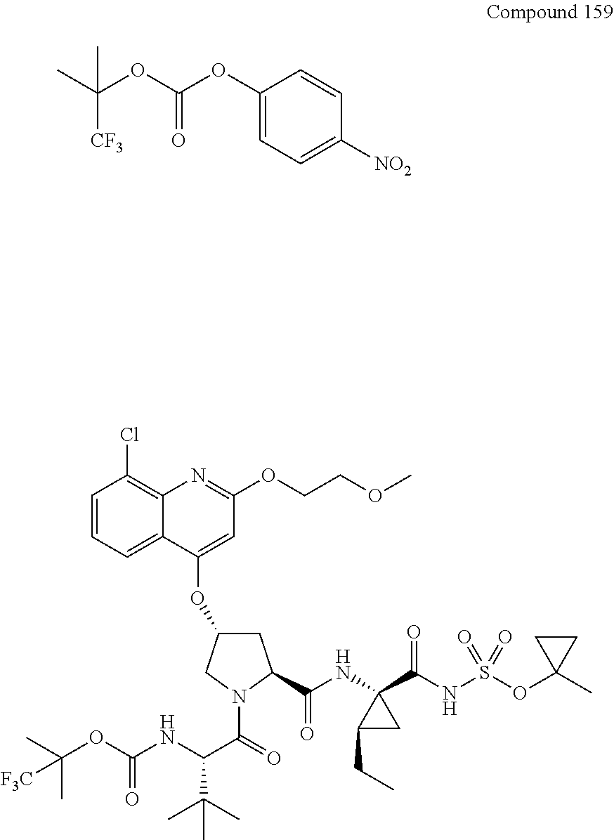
C1(OC(OC(C)([CF3])C)=O)=CC=C([NO2])C=C1.C1=CC=C2C(=C1Cl)N=C(OCCOC)C=C2OC1CC(C(=O)NC2(C(NS(OC3(C)CC3)(=O)=O)=O)C(CC)C2)N(C(C(NC(OC(C)(C)[F3C])=O)C(C)(C)C)=O)C1
